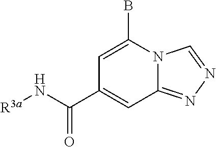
C1=C(B)N2C(=NN=C2)C=C1C(N[R3a])=O
